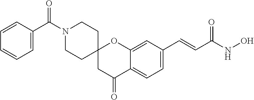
C12(CC(=O)C3=CC=C(C=CC(NO)=O)C=C3O1)CCN(C(C1=CC=CC=C1)=O)CC2
